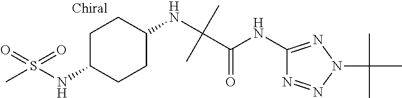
C(C)(C(=O)NC1=NN(C(C)(C)C)N=N1)(NC1CCC(NS(=O)(C)=O)CC1)C
